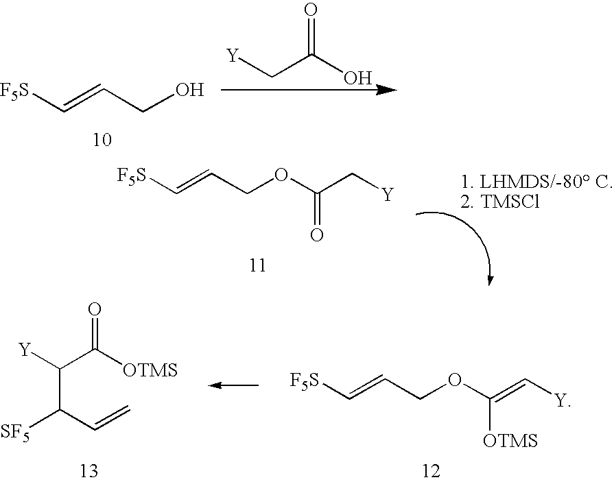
[F5S]C=CCO.[Y]CC(O)=O.[F5S]C=CCOC(C[Y])=O.[F5S]C=CCOC(=C[Y])[OTMS].C(C(C=C)[SF5])(C([OTMS])=O)[Y]
